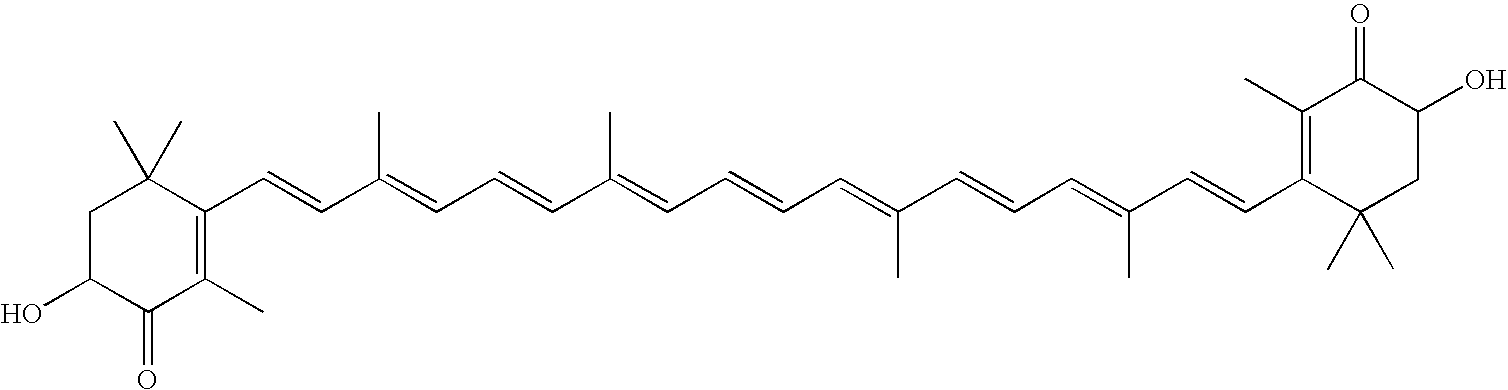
C1C(O)C(=O)C(C)=C(C=CC(=CC=CC(=CC=CC=C(C)C=CC=C(C=CC2=C(C)C(=O)C(O)CC2(C)C)C)C)C)C1(C)C
